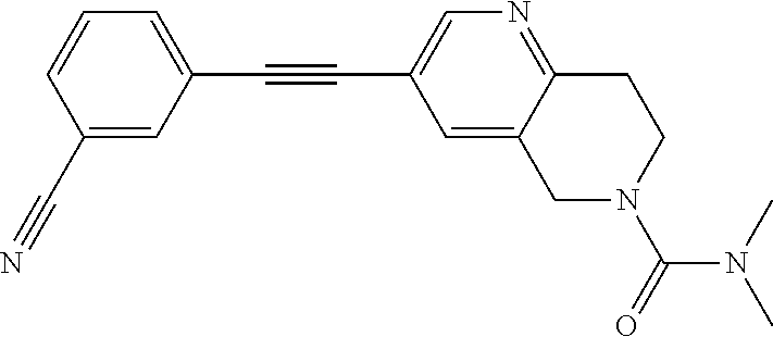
C1(C#N)=CC(C#CC2=CN=C3C(=C2)CN(C(N(C)C)=O)CC3)=CC=C1
